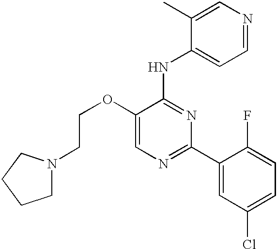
C1=C(OCCN2CCCC2)C(NC2=CC=NC=C2C)=NC(C2=CC(Cl)=CC=C2F)=N1
